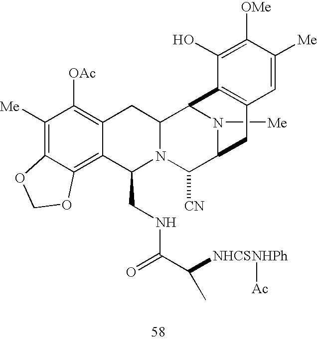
C1([Me])=C2C(=C3C(=C1[OAc])CC1N(C3CNC(C(C)[NHCSNHPh][Ac])=O)C([CN])C3N([Me])C1C1=C(C3)C=C([Me])C([OMe])=C1O)OCO2
